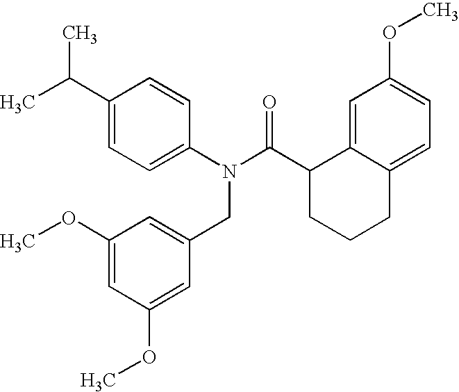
C1(C(C)C)=CC=C(N(C(C2CCCC3=CC=C(OC)C=C23)=O)CC2=CC(OC)=CC(OC)=C2)C=C1
